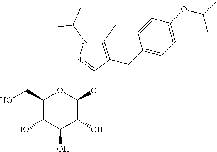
C1=CC(CC2=C(C)N(C(C)C)N=C2OC2C(O)C(O)C(O)C(CO)O2)=CC=C1OC(C)C
